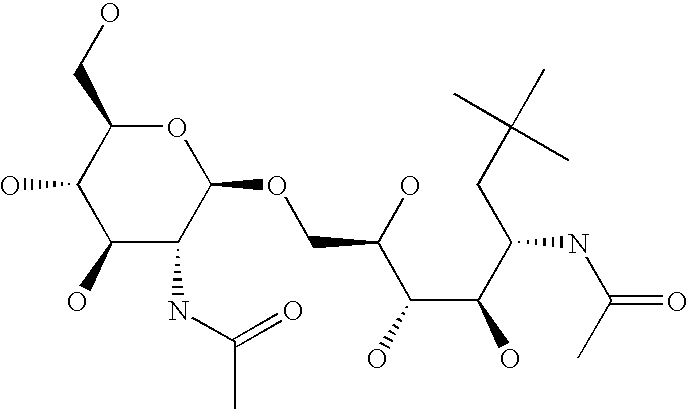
O1C(CO)C(O)C(O)C(NC(C)=O)C1OCC(O)C(C(O)C(NC(C)=O)CC(C)(C)C)O
